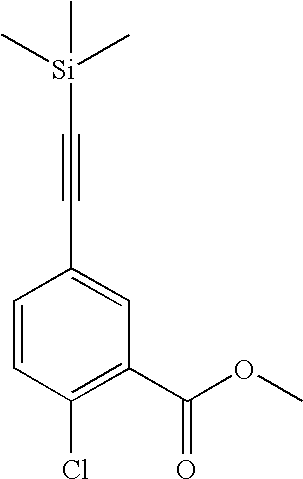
C1=CC(Cl)=C(C(OC)=O)C=C1C#C[Si](C)(C)C
